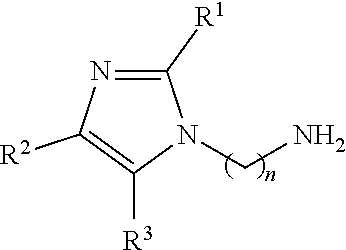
C1([R1])=NC([R2])=C([R3])N1CN
